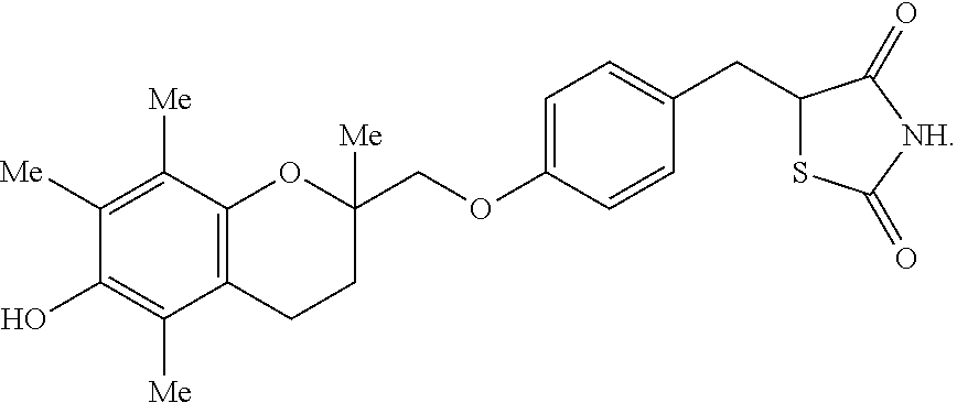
C1([Me])=C([Me])C(O)=C([Me])C2=C1OC([Me])(COC1=CC=C(CC3SC(=O)[NH]C3=O)C=C1)CC2
